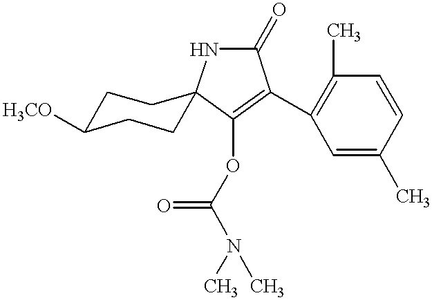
C1C([H3CO])CCC2(C1)C(OC(N(C)C)=O)=C(C1=C(C)C=CC(C)=C1)C(=O)N2
